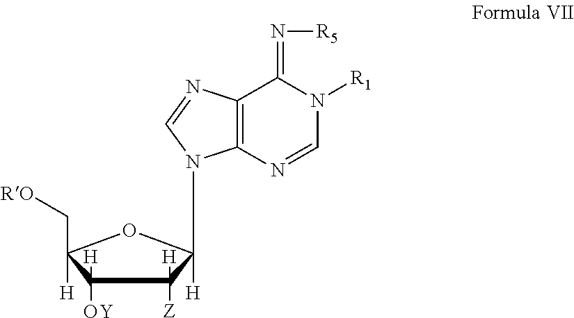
N1([R1])C=NC2=C(C1=N[R5])N=CN2C1([H])C([Z])([H])C([OY])([H])C(C[RO])([H])O1
